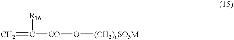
C=C([R16])[CO]O[(CH2)nSO3M]
